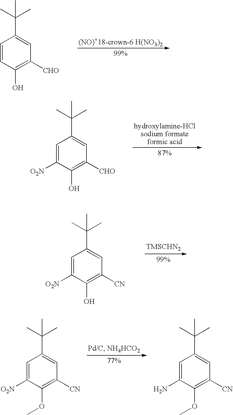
C1=CC(O)=C([CHO])C=C1C(C)(C)C.C1=C([O2N])C(O)=C([CHO])C=C1C(C)(C)C.C1=C([O2N])C(O)=C([CN])C=C1C(C)(C)C.C1=C([O2N])C(OC)=C([CN])C=C1C(C)(C)C.C1=C(N)C(OC)=C([CN])C=C1C(C)(C)C
